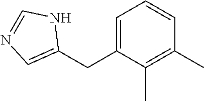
C1=C(CC2=CN=CN2)C(C)=C(C)C=C1
